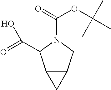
C12C(CN(C(=O)OC(C)(C)C)C1C(=O)O)C2
